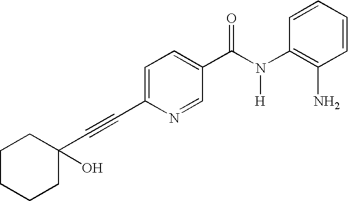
C1CCCC(C#CC2=CC=C(C(N(C3=C(N)C=CC=C3)[H])=O)C=N2)(O)C1
